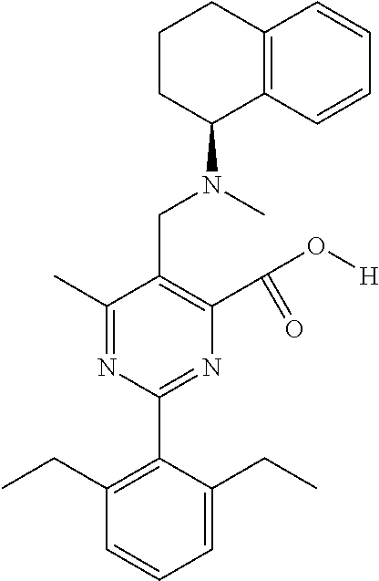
C1(C)=NC(C2=C(CC)C=CC=C2CC)=NC(C(O[H])=O)=C1CN(C)C1C2=C(CCC1)C=CC=C2
